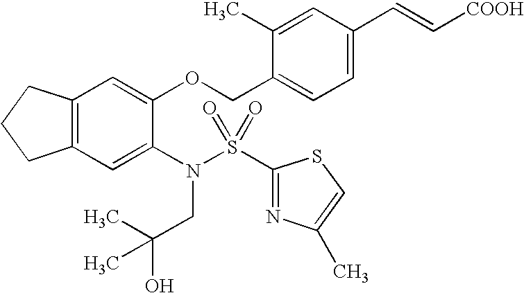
C12=C(C=C(N(S(=O)(=O)C3=NC(C)=CS3)CC(O)(C)C)C(OCC3=CC=C(C=C[COOH])C=C3C)=C1)CCC2
